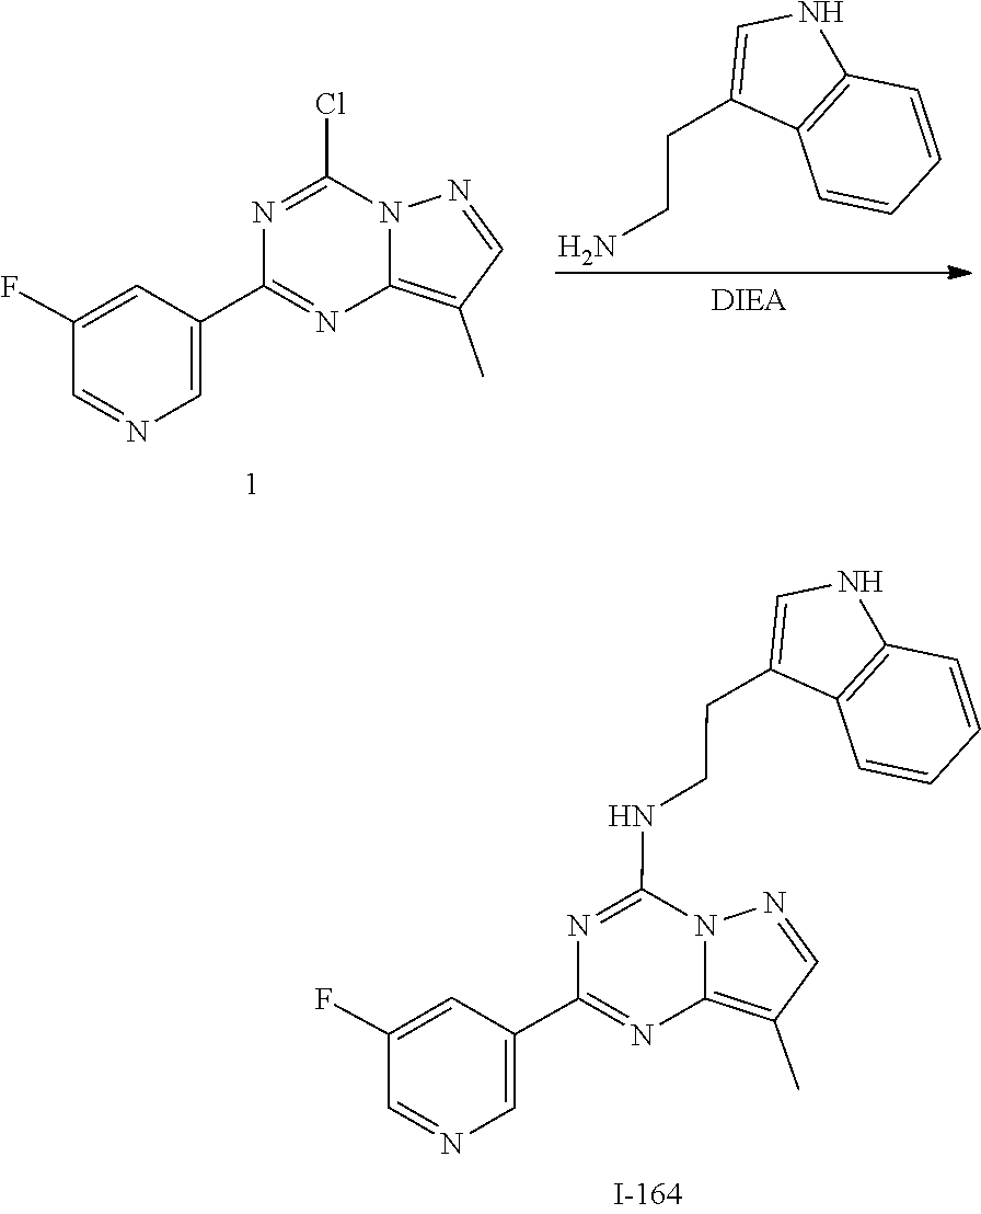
N1=C(C2=CN=CC(F)=C2)N=C(NCCC2=CNC3=C2C=CC=C3)N2C1=C(C)C=N2.C12=C(C)C=NN1C(Cl)=NC(C1=CN=CC(F)=C1)=N2.C1(CCN)=CNC2=C1C=CC=C2
